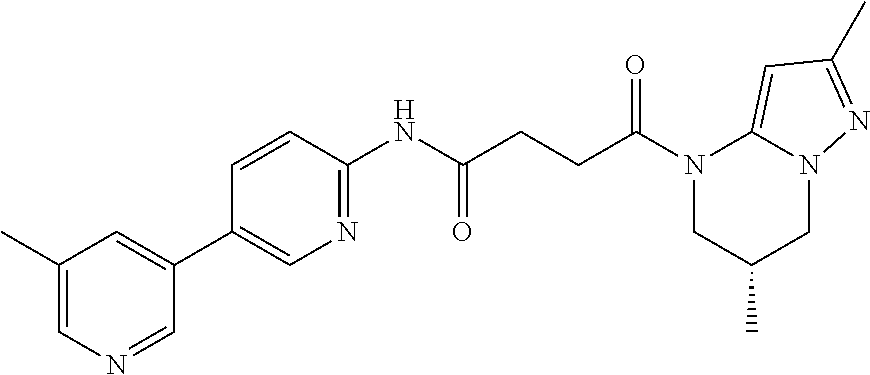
C1(C)=CN=CC(C2=CN=C(NC(CCC(N3CC(C)CN4C3=CC(C)=N4)=O)=O)C=C2)=C1
